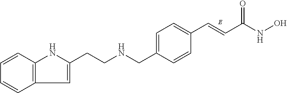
C(C1=CC=C(C=CC(NO)=O)C=C1)NCCC1=CC2=C(N1)C=CC=C2
